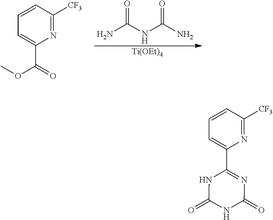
C1=CC([CF3])=NC(C2=NC(=O)NC(=O)N2)=C1.C1=CC([CF3])=NC(C(=O)OC)=C1.NC(NC(N)=O)=O.[Ti(OEt)4]
